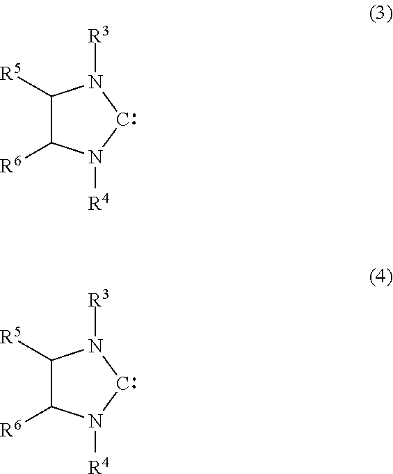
C1([R5])C([R6])N([R4])CN1[R3].C1([R5])C([R6])N([R4])CN1[R3]
